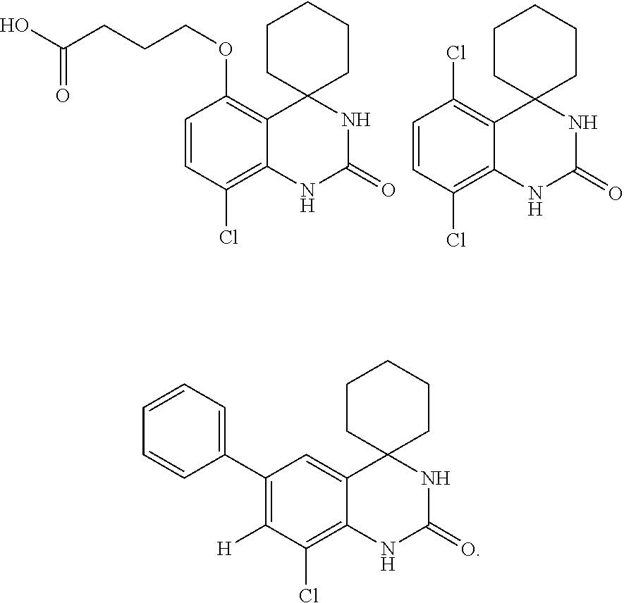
OC(=O)CCCOC1=C2C3(CCCCC3)NC(=O)NC2=C(Cl)C=C1.N1C(=O)NC2(C3=C(Cl)C=CC(Cl)=C13)CCCCC2.N1C(=O)NC2(C3=CC(C4=CC=CC=C4)=C([H])C(Cl)=C13)CCCCC2
